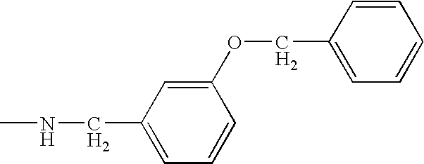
C1(OCC2=CC=CC=C2)=CC(CNC)=CC=C1
